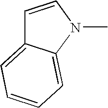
C1=CN(C)C2=CC=CC=C12
